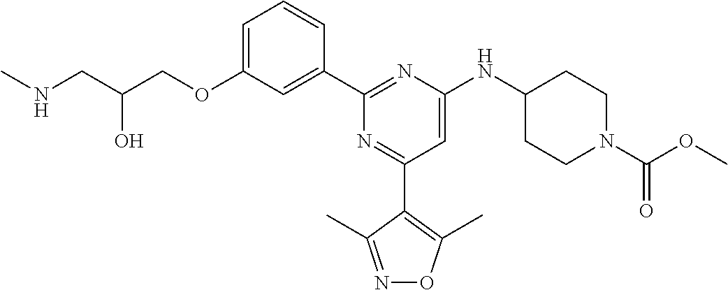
C1=C(OCC(CNC)O)C=C(C2=NC(NC3CCN(C(OC)=O)CC3)=CC(C3=C(C)ON=C3C)=N2)C=C1
